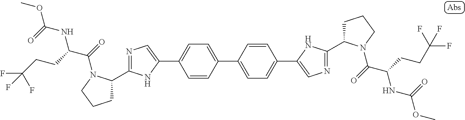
C1=CC(C2=CC=C(C3=CN=C(C4CCCN4C(=O)C(CCC(F)(F)F)NC(OC)=O)N3)C=C2)=CC=C1C1=CN=C(C2CCCN2C(=O)C(CCC(F)(F)F)NC(OC)=O)N1
